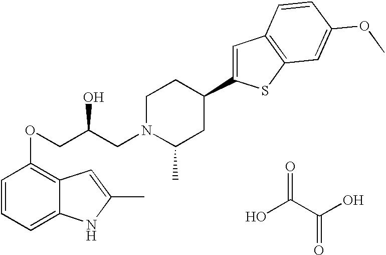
OC(C(O)=O)=O.C1=CC=C2C(=C1OCC(CN1C(C)CC(C3=CC4=C(S3)C=C(OC)C=C4)CC1)O)C=C(C)N2
